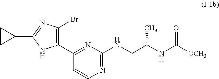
C1(C2=C(Br)N=C(C3CC3)N2)=NC(NCC(NC([OCH3])=O)C)=NC=C1
